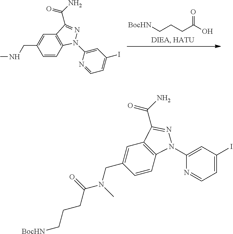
O=C(O)CCC[BocHN].C1=CC2=C(C=C1CNC)C(C(N)=O)=NN2C1=CC(I)=CC=N1.C1=CC2=C(C=C1CN(C(=O)CCC[BocHN])C)C(C(N)=O)=NN2C1=CC(I)=CC=N1
